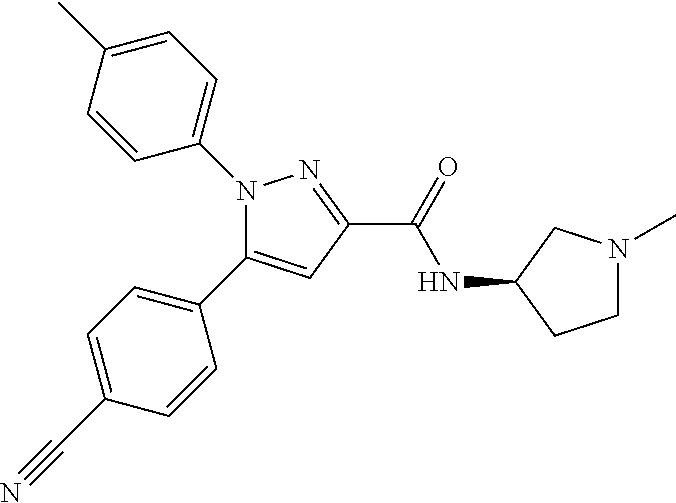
C1=C(C#N)C=CC(C2=CC(C(NC3CN(C)CC3)=O)=NN2C2=CC=C(C)C=C2)=C1
